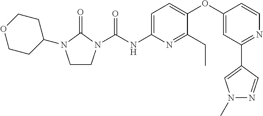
C1CN(C(NC2=CC=C(OC3=CC(C4=CN(C)N=C4)=NC=C3)C(CC)=N2)=O)C(=O)N1C1CCOCC1
